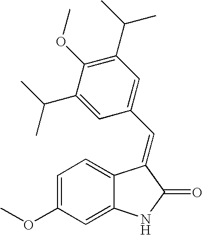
C1=C(OC)C=C2C(=C1)C(=CC1=CC(C(C)C)=C(OC)C(C(C)C)=C1)C(=O)N2
